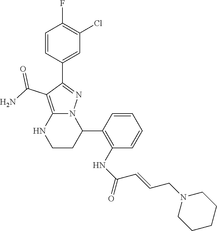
C1=CC(C2=NN3C(=C2C(N)=O)NCCC3C2=C(NC(C=CCN3CCCCC3)=O)C=CC=C2)=CC(Cl)=C1F
